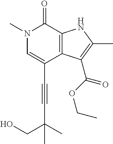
C(C1=CN(C)C(=O)C2=C1C(C(OCC)=O)=C(C)N2)#CC(C)(CO)C
